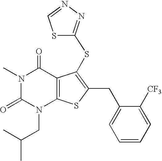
N1(C)C(=O)N(CC(C)C)C2=C(C1=O)C(SC1=NN=CS1)=C(CC1=CC=CC=C1[CF3])S2
